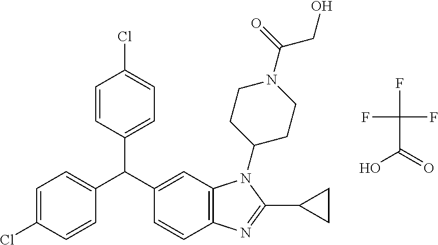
C1=C(Cl)C=CC(C(C2=CC3=C(C=C2)N=C(C2CC2)N3C2CCN(C(CO)=O)CC2)C2=CC=C(Cl)C=C2)=C1.OC(=O)C(F)(F)F
